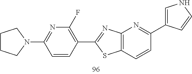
C1CCN(C2=NC(F)=C(C3=NC4=C(C=CC(C5=CNC=C5)=N4)S3)C=C2)C1
